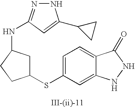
C1=C(SC2CC(NC3=NNC(C4CC4)=C3)CC2)C=C2C(=C1)C(=O)NN2
